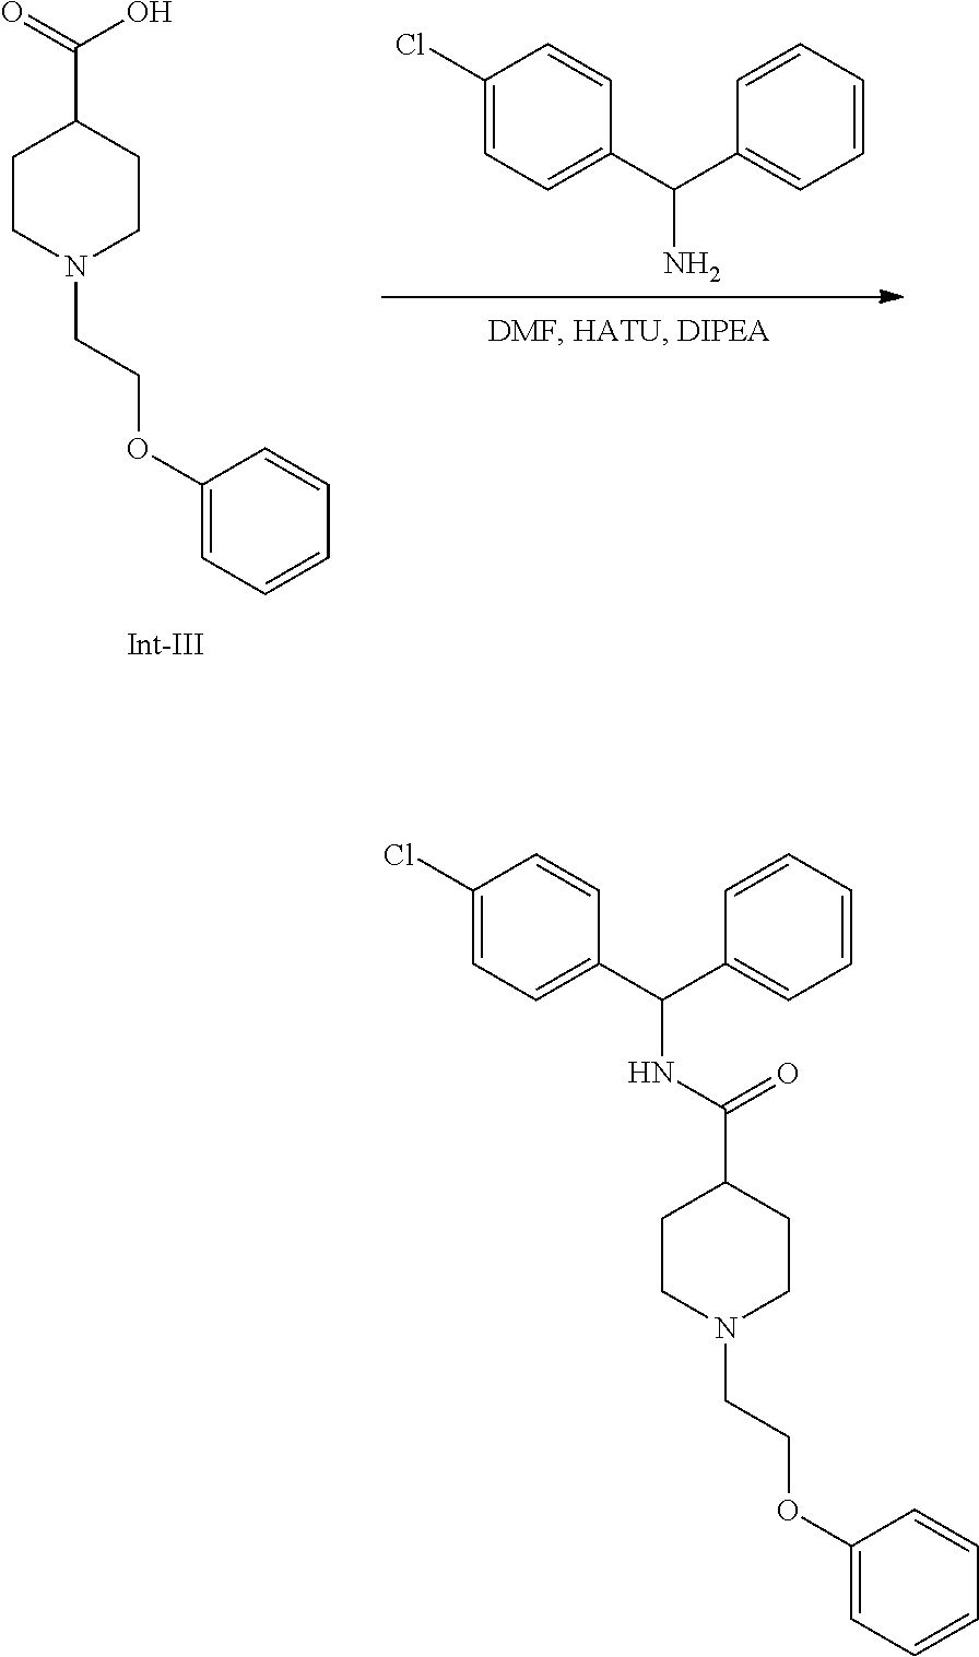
C1CN(CCOC2=CC=CC=C2)CCC1C(=O)O.C1(Cl)=CC=C(C(C2=CC=CC=C2)N)C=C1.C1CN(CCOC2=CC=CC=C2)CCC1C(NC(C1=CC=C(Cl)C=C1)C1=CC=CC=C1)=O
